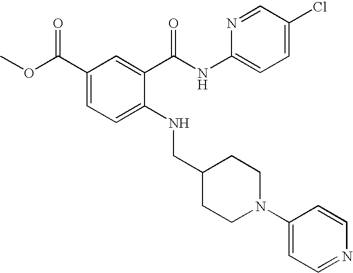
C1(C(OC)=O)=CC=C(NCC2CCN(C3=CC=NC=C3)CC2)C(C(NC2=CC=C(Cl)C=N2)=O)=C1
